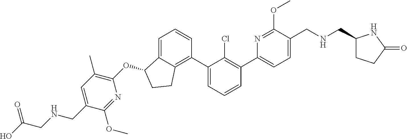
C1=C(C2=C(Cl)C(C3=C4C(=CC=C3)C(OC3=C(C)C=C(CNCC(O)=O)C(OC)=N3)CC4)=CC=C2)N=C(OC)C(CNCC2CCC(=O)N2)=C1
